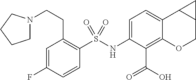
C1(NS(C2=C(CCN3CCCC3)C=C(F)C=C2)(=O)=O)=CC=C2C(=C1C(O)=O)OCC1C2C1
